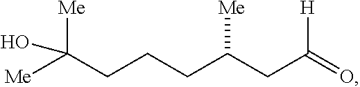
[Me]C(CCCC(CC(=O)[H])[Me])([Me])O
